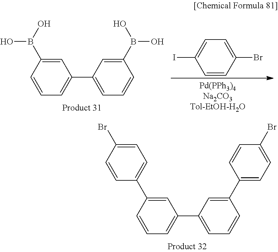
C1(C2=CC=CC(C3=CC=C(Br)C=C3)=C2)=CC=CC(C2=CC=C(Br)C=C2)=C1.C1(C2=CC=CC(B(O)O)=C2)=CC=CC(B(O)O)=C1.C1(Br)=CC=C(I)C=C1
